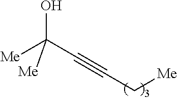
C(C#CC[Me])([Me])(O)[Me]
